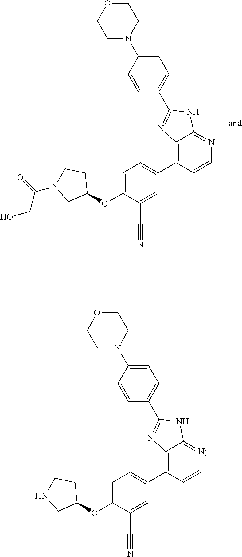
C12=C(C3=CC=C(OC4CCN(C(=O)CO)C4)C(C#N)=C3)C=CN=C1NC(C1=CC=C(N3CCOCC3)C=C1)=N2.C12=C(C3=CC=C(OC4CCNC4)C(C#N)=C3)C=CN=C1NC(C1=CC=C(N3CCOCC3)C=C1)=N2
